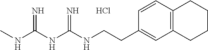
C(CC1=CC2=C(C=C1)CCCC2)NC(NC(NC)=N)=N.Cl
